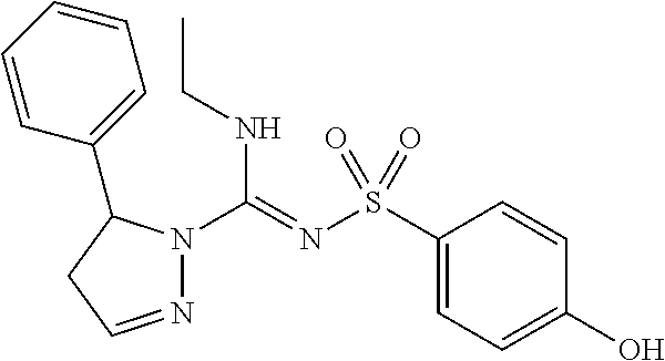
C1(S(N=C(NCC)N2N=CCC2C2=CC=CC=C2)(=O)=O)=CC=C(O)C=C1
